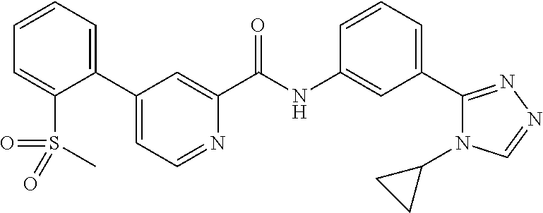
C1(C2=CC=NC(C(NC3=CC(C4=NN=CN4C4CC4)=CC=C3)=O)=C2)=CC=CC=C1S(=O)(C)=O
